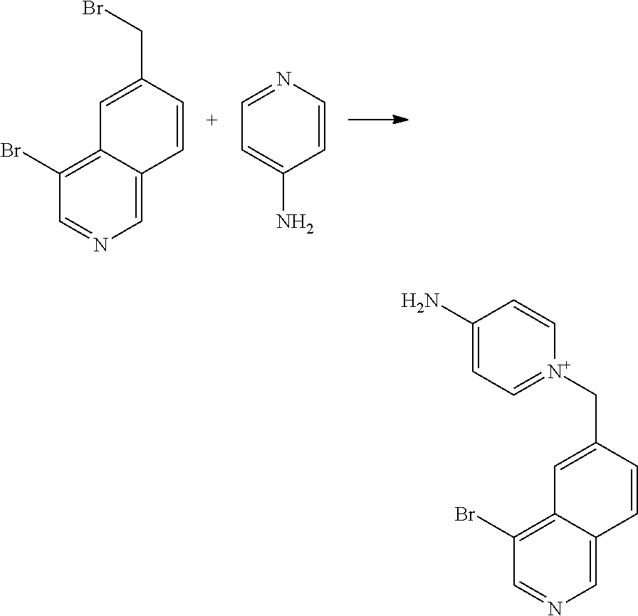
BrCC1=CC2=C(Br)C=NC=C2C=C1.N1=CC=C(N)C=C1.[N+]1(CC2=CC3=C(Br)C=NC=C3C=C2)=CC=C(N)C=C1
